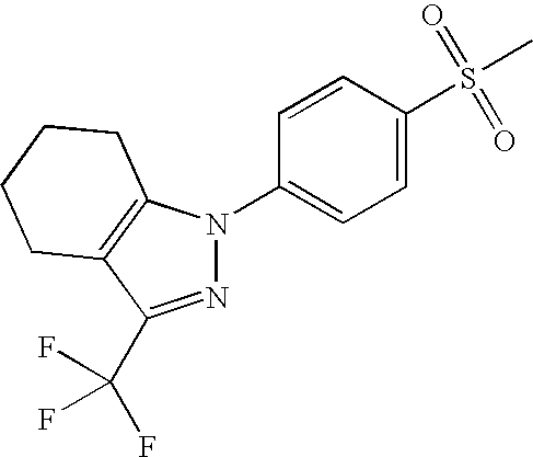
C1=CC(S(=O)(C)=O)=CC=C1N1N=C(C(F)(F)F)C2=C1CCCC2
